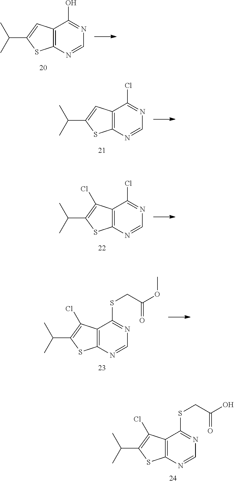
C12=C(N=CN=C1O)SC(C(C)C)=C2.C12=C(N=CN=C1Cl)SC(C(C)C)=C2.C12=C(N=CN=C1Cl)SC(C(C)C)=C2Cl.C12=C(N=CN=C1SCC(OC)=O)SC(C(C)C)=C2Cl.C12=C(N=CN=C1SCC(O)=O)SC(C(C)C)=C2Cl
